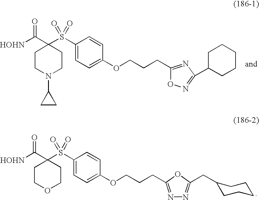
C1CN(C2CC2)CCC1(C([HOHN])=O)S(C1=CC=C(OCCCC2=NC(C3CCCCC3)=NO2)C=C1)(=O)=O.C1COCCC1(C([HOHN])=O)S(C1=CC=C(OCCCC2=NN=C(CC3CCCCC3)O2)C=C1)(=O)=O
